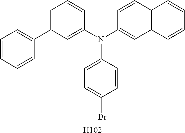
[H102].C1=C(C2=CC=CC=C2)C=C(N(C2=CC3=C(C=C2)C=CC=C3)C2=CC=C(Br)C=C2)C=C1
